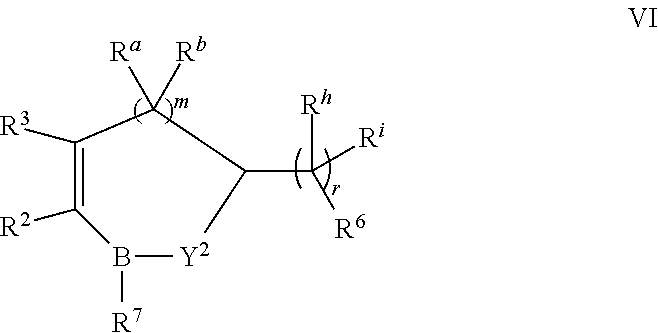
C1([R3])=C([R2])B([R7])[Y2]C(C([Rh])([R6])[Ri])C1([Rb])[Ra]
